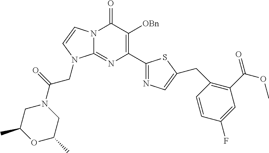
N12C(=NC(C3=NC=C(CC4=C(C(=O)OC)C=C(F)C=C4)S3)=C([OBn])C1=O)N(CC(N1CC(C)OC(C)C1)=O)C=C2
